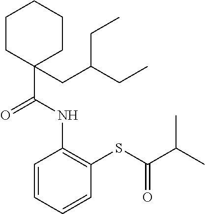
C1CC(C(=O)NC2=C(SC(C(C)C)=O)C=CC=C2)(CC(CC)CC)CCC1
